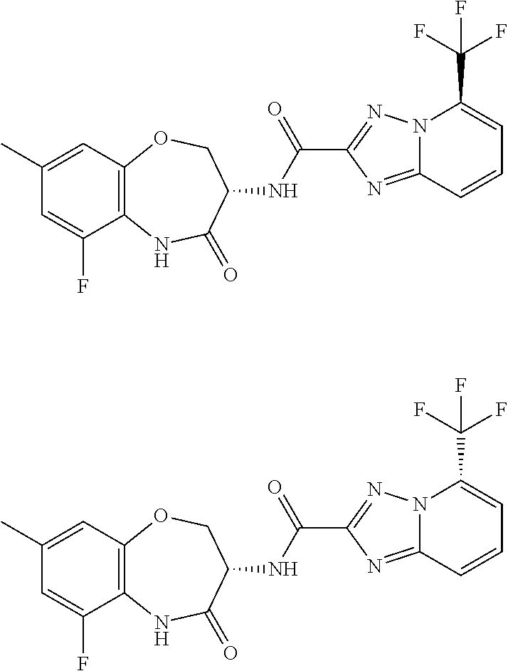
C12=C(C=C(C)C=C1F)OCC(NC(C1=NN3C(=N1)C=CC=C3C(F)(F)F)=O)C(=O)N2.C12=C(C=C(C)C=C1F)OCC(NC(C1=NN3C(=N1)C=CC=C3C(F)(F)F)=O)C(=O)N2
